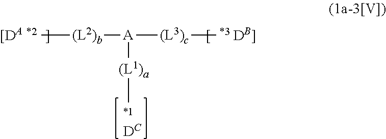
C[(L2)b][A]([(L1)a]C)[(L3)c]C.[DC]
